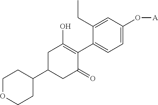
C1(C2CCOCC2)CC(=O)C(C2=CC=C(O[A])C=C2CC)=C(O)C1
